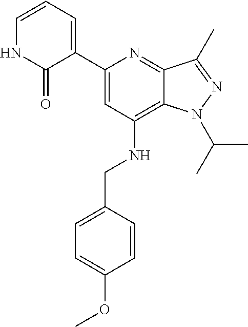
C1(C2=CC=CNC2=O)=CC(NCC2=CC=C(OC)C=C2)=C2C(=N1)C(C)=NN2C(C)C
